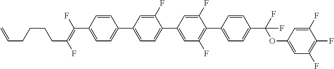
C1=CC(C2=CC=C(C3=CC(F)=C(C4=CC=C(C(OC5=CC(F)=C(F)C(F)=C5)(F)F)C=C4)C(F)=C3)C(F)=C2)=CC=C1C(=C(F)CCCCC=C)F
